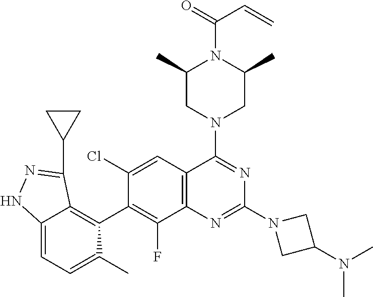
C12=CC=C(C)C(C3=C(F)C4=C(C=C3Cl)C(N3CC(C)N(C(=O)C=C)C(C)C3)=NC(N3CC(N(C)C)C3)=N4)=C1C(C1CC1)=NN2
